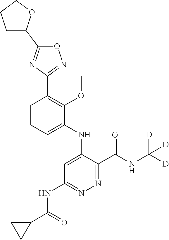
C1=CC=C(NC2=CC(NC(C3CC3)=O)=NN=C2C(NC([D])([D])[D])=O)C(OC)=C1C1=NOC(C2CCCO2)=N1
